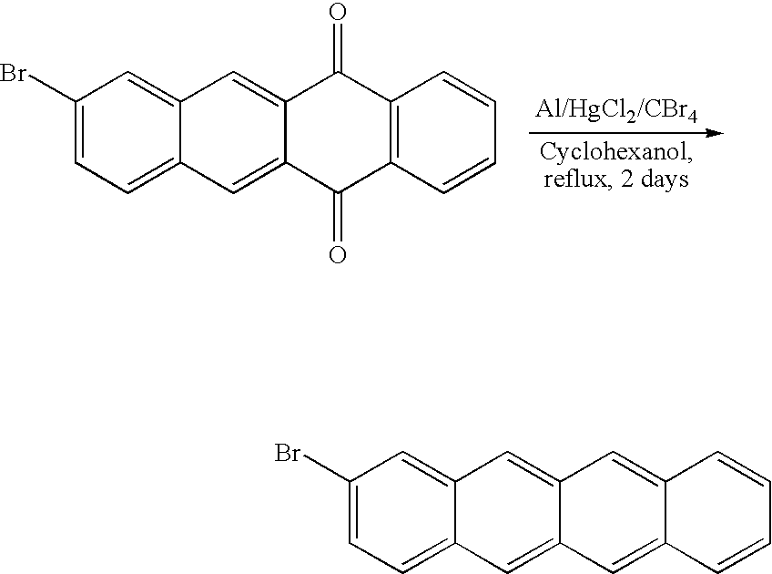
C1(Br)=CC=C2C(=C1)C=C1C(=C2)C(=O)C2=C(C1=O)C=CC=C2.C1(Br)=CC=C2C(=C1)C=C1C(=C2)C=C2C(=C1)C=CC=C2
